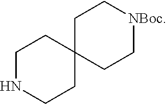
C1CNCCC12CC[NBoc]CC2
